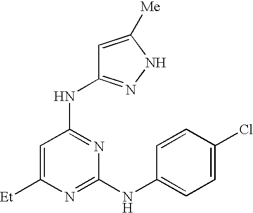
[Et]C1=CC(NC2=NNC([Me])=C2)=NC(NC2=CC=C(Cl)C=C2)=N1
